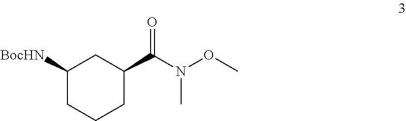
C1([BocHN])CCCC(C(=O)N(OC)C)C1
